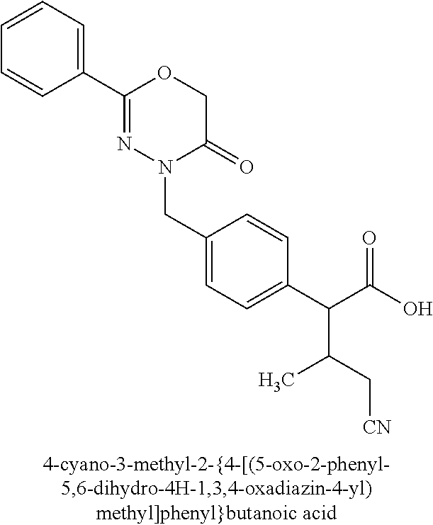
N1(CC2=CC=C(C(C(O)=O)C(C)C[CN])C=C2)C(=O)COC(C2=CC=CC=C2)=N1
